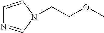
C1=CN(CCOC)C=N1
